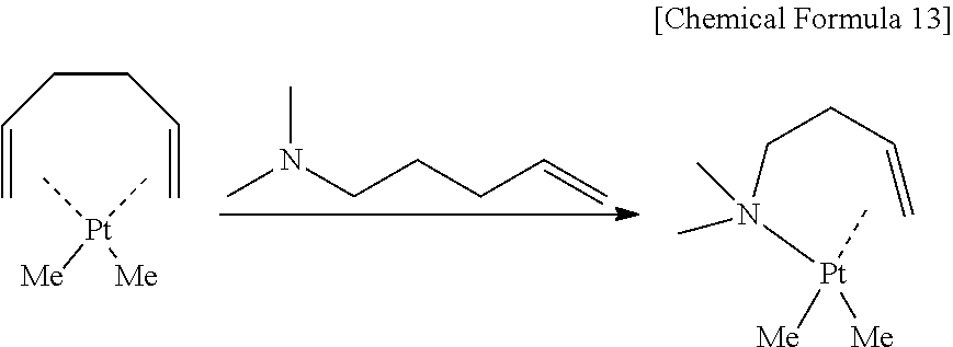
C=CCCC=C.[Pt]([Me])([Me])(C)C.CN(CCCC=C)C.N(CCC=C)([Pt]([Me])([Me])C)(C)C
